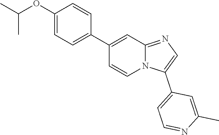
N12C(=NC=C1C1=CC=NC(C)=C1)C=C(C1=CC=C(OC(C)C)C=C1)C=C2
